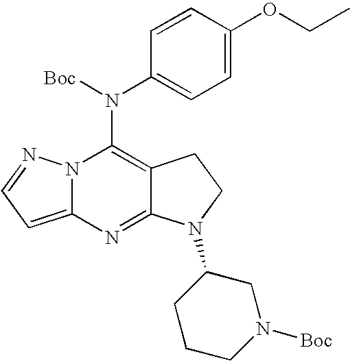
C12=CC=NN1C(N(C1=CC=C(OCC)C=C1)[Boc])=C1C(=N2)N(C2CCCN([Boc])C2)CC1
